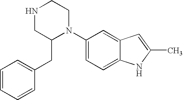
C1=CC=CC(CC2N(C3=CC=C4C(=C3)C=C(C)N4)CCNC2)=C1
